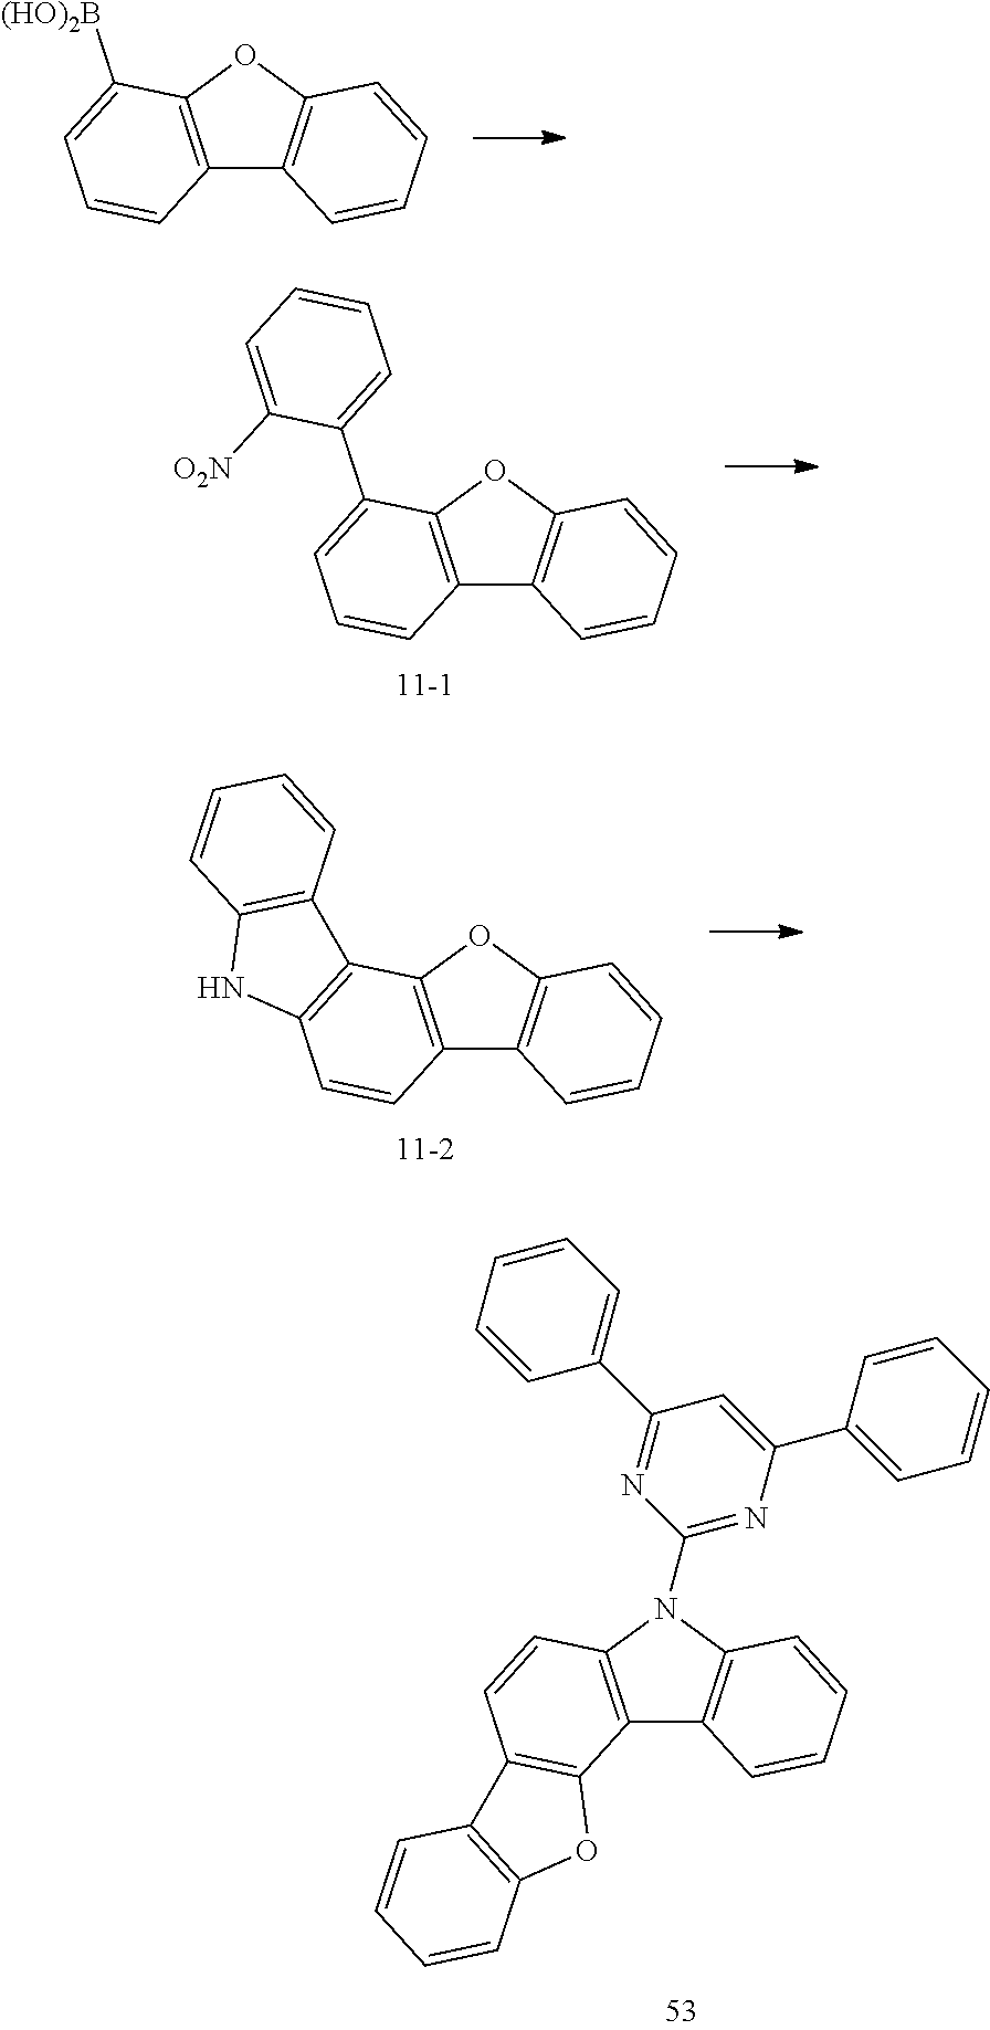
C12=C(OC3=C1C=CC=C3)C([(HO)2B])=CC=C2.C12=C(OC3=C1C=CC=C3)C(C1=CC=CC=C1[O2N])=CC=C2.C12=C(OC3=C1C=CC=C3)C1=C(C=C2)NC2=C1C=CC=C2.C12=C(N(C3=NC(C4=CC=CC=C4)=CC(C4=CC=CC=C4)=N3)C3=C1C=CC=C3)C=CC1=C2OC2=C1C=CC=C2
